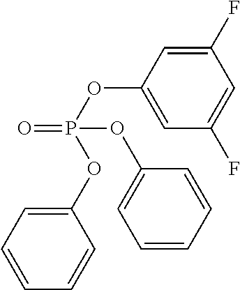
C1=C(OP(=O)(OC2=CC=CC=C2)OC2=CC=CC=C2)C=C(F)C=C1F
